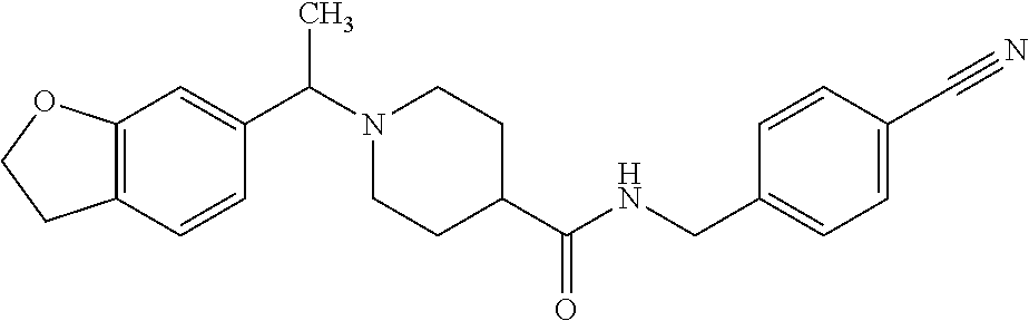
N1(C(C2=CC3=C(C=C2)CCO3)C)CCC(C(NCC2=CC=C(C#N)C=C2)=O)CC1
